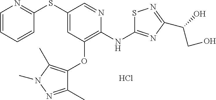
C1=CC=CC(SC2=CC(OC3=C(C)N(C)N=C3C)=C(NC3=NC(C(CO)O)=NS3)N=C2)=N1.Cl
